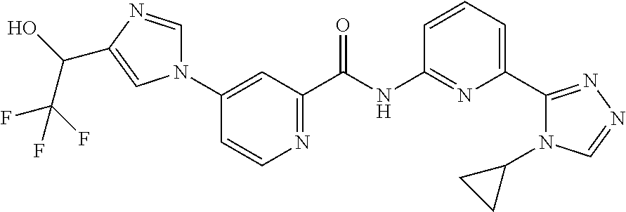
C1(N2C=NC(C(O)C(F)(F)F)=C2)=CC(C(NC2=NC(C3=NN=CN3C3CC3)=CC=C2)=O)=NC=C1
